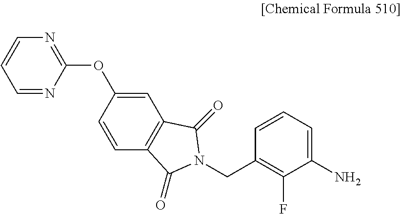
C1=C(OC2=NC=CC=N2)C=CC2=C1C(=O)N(CC1=C(F)C(N)=CC=C1)C2=O
